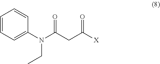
C1=CC=C(N(C(CC([X])=O)=O)CC)C=C1
